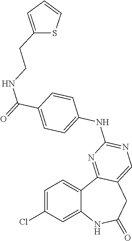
C1=C(Cl)C=C2C(=C1)C1=NC(NC3=CC=C(C(=O)NCCC4=CC=CS4)C=C3)=NC=C1CC(=O)N2
